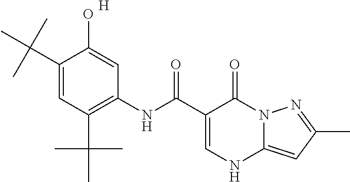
C1(C(C)(C)C)=CC(C(C)(C)C)=C(NC(C2=CNC3=CC(C)=NN3C2=O)=O)C=C1O.[H]
